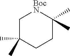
C1C(C)(C)CCC(C)(C)[BocN]1
